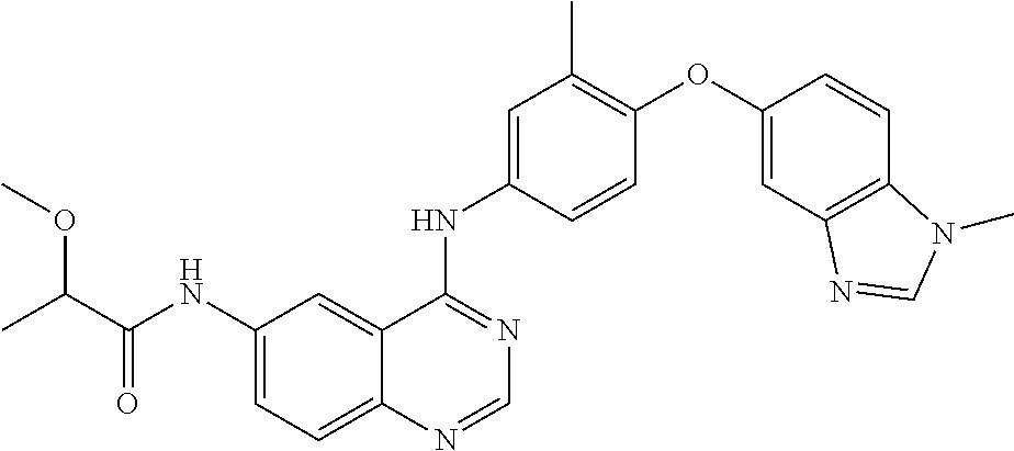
C12=CC=C(NC(C(C)OC)=O)C=C1C(NC1=CC(C)=C(OC3=CC4=C(C=C3)N(C)C=N4)C=C1)=NC=N2
